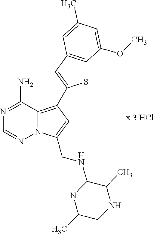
S1C2=C(C=C1C1=C3N(N=CN=C3N)C(CNC3C(C)NCC(C)N3)=C1)C=C(C)C=C2OC
